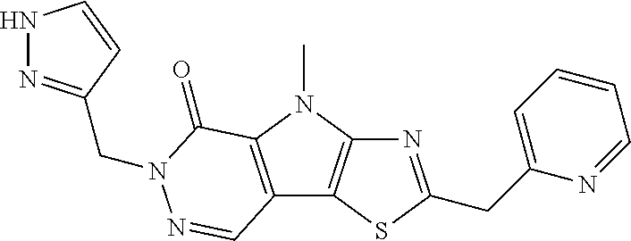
N1=C(CC2=CC=CC=N2)SC2=C1N(C)C1=C2C=NN(CC2=NNC=C2)C1=O
